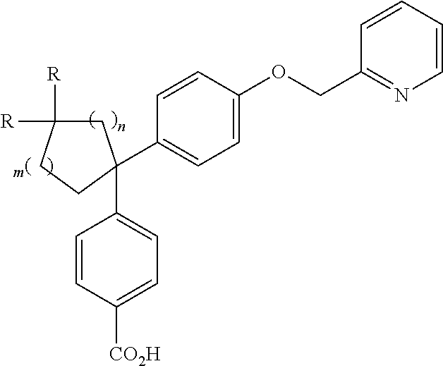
C1C([R])([R])CCC1(C1=CC=C(OCC2=NC=CC=C2)C=C1)C1=CC=C([CO2H])C=C1
